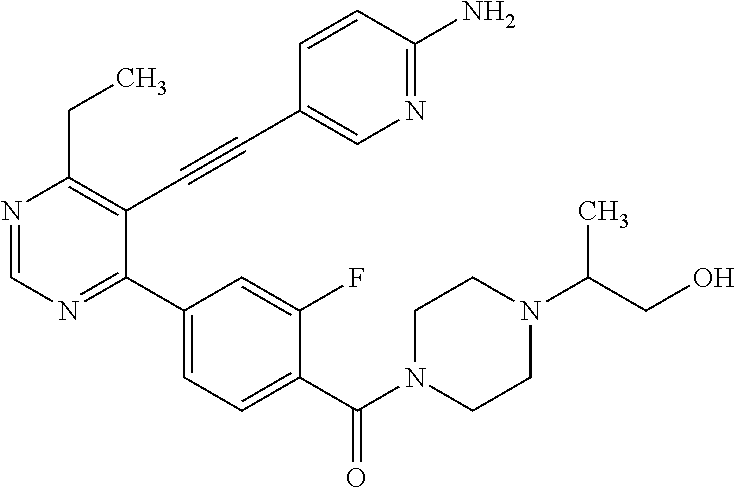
N1=CN=C(C2=CC=C(C(N3CCN(C(CO)C)CC3)=O)C(F)=C2)C(C#CC2=CN=C(N)C=C2)=C1CC
